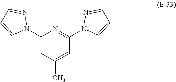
C1(N2N=CC=C2)=CC(C)=CC(N2C=CC=N2)=N1
